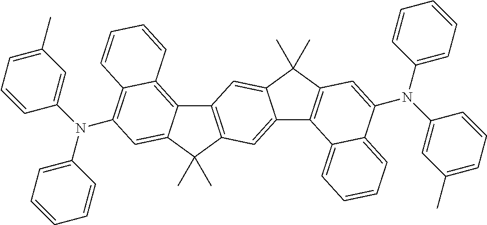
C12=CC3=C(C=C1C(C)(C)C1=C2C2=CC=CC=C2C(N(C2=CC(C)=CC=C2)C2=CC=CC=C2)=C1)C1=C2C(=C(N(C4=CC(C)=CC=C4)C4=CC=CC=C4)C=C1C3(C)C)C=CC=C2
